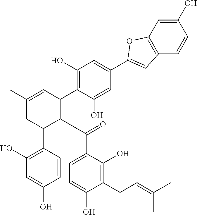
C1=C(O)C=CC(C2CC(C)=CC(C3=C(O)C=C(C4=CC5=C(O4)C=C(O)C=C5)C=C3O)C2C(=O)C2=CC=C(O)C(CC=C(C)C)=C2O)=C1O
